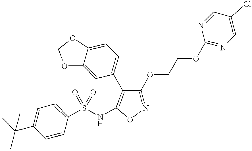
C1=CC(S(NC2=C(C3=CC=C4C(=C3)OCO4)C(OCCOC3=NC=C(Cl)C=N3)=NO2)(=O)=O)=CC=C1C(C)(C)C
